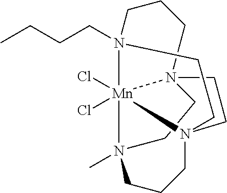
N123CCN45CCCN(C)(CC1)[Mn]24(Cl)(Cl)N(CCCC)(CCC3)CC5
